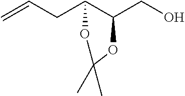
C=CCC1C(CO)OC(C)(C)O1
